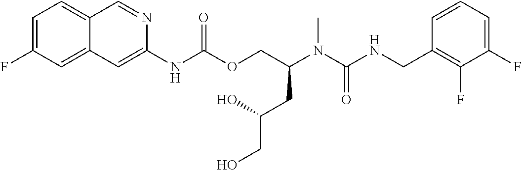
C1=CC(CNC(N(C(COC(NC2=CC3=CC(F)=CC=C3C=N2)=O)CC(CO)O)C)=O)=C(F)C(F)=C1
